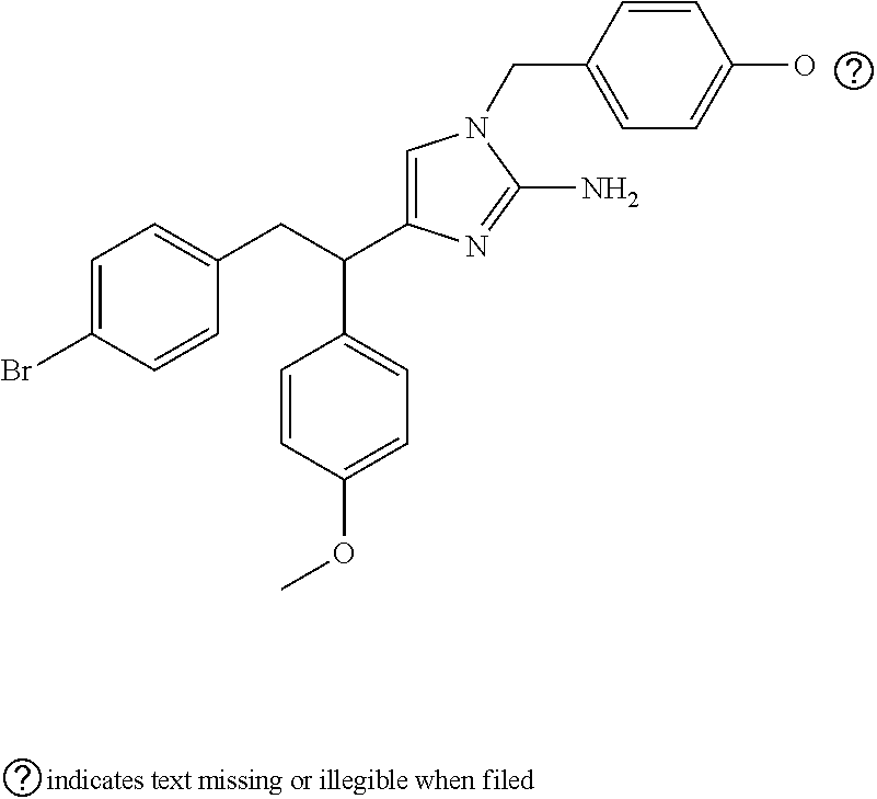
C1=C(Br)C=CC(CC(C2=CN(CC3=CC=C(O)C=C3)C(N)=N2)C2=CC=C(OC)C=C2)=C1
